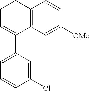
C12=C(C=CC([OMe])=C1)CCC=C2C1=CC=CC(Cl)=C1
